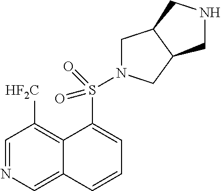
C1=NC=C2C(=C1[HF2C])C(S(=O)(=O)N1CC3C(C1)CNC3)=CC=C2
